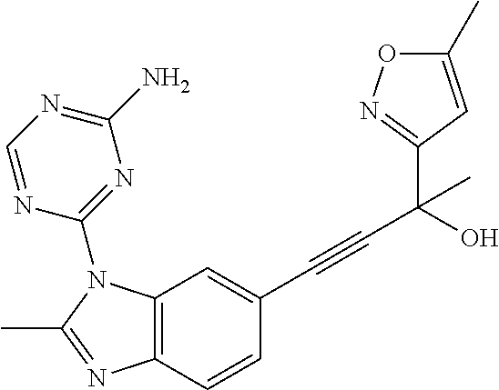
C12=C(C=C(C#CC(C3=NOC(C)=C3)(C)O)C=C1)N(C1=NC(N)=NC=N1)C(C)=N2
